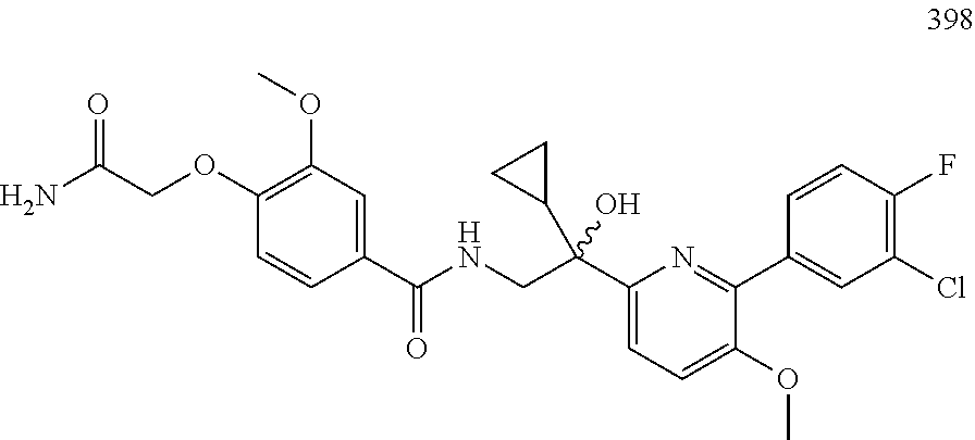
C1(OCC(N)=O)=C(OC)C=C(C(NCC(C2=CC=C(OC)C(C3=CC(Cl)=C(F)C=C3)=N2)(O)C2CC2)=O)C=C1
